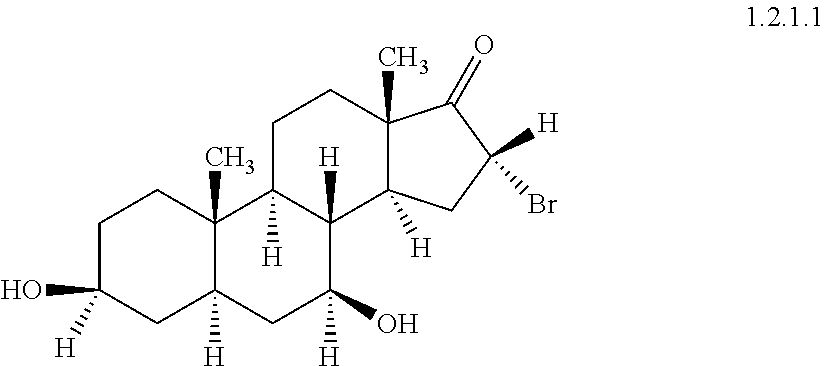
C1C(O)([H])CC2([H])C(C)(C1)C1([H])C([H])(C(O)([H])C2)C2([H])C(C)(CC1)C(=O)C(Br)([H])C2
